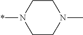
C1CN(*)CCN1C
